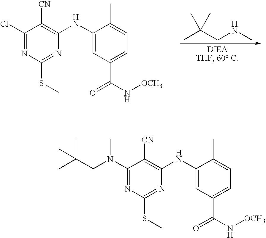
CC(CNC)(C)C.C1(Cl)=NC(SC)=NC(NC2=CC(C(N[OCH3])=O)=CC=C2C)=C1[CN].C1(N(CC(C)(C)C)C)=NC(SC)=NC(NC2=CC(C(N[OCH3])=O)=CC=C2C)=C1[CN]
